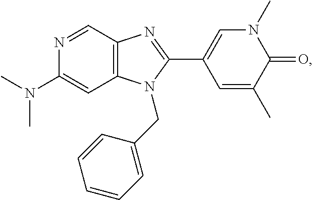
C1(N(C)C)=CC2=C(C=N1)N=C(C1=CN(C)C(=O)C(C)=C1)N2CC1=CC=CC=C1
